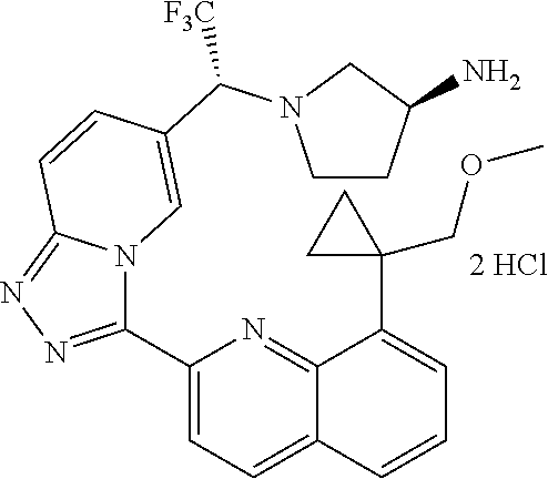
C1(C2=NN=C3N2C=C(C(N2CCC(N)C2)[F3C])C=C3)=CC=C2C(=N1)C(C1(COC)CC1)=CC=C2
